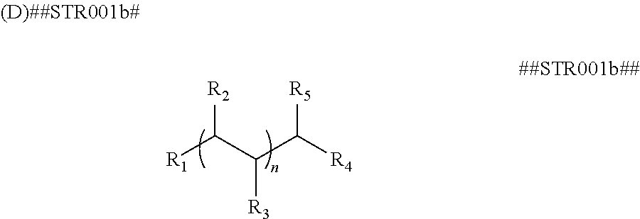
[R1]C(C(C([R4])[R5])[R3])[R2]
